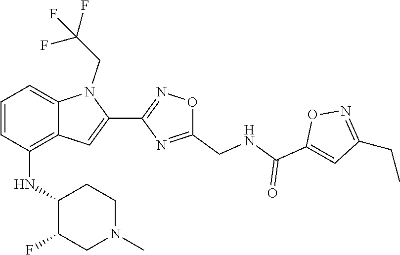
N1=C(CC)C=C(C(=O)NCC2=NC(C3=CC4=C(NC5C(F)CN(C)CC5)C=CC=C4N3CC(F)(F)F)=NO2)O1
